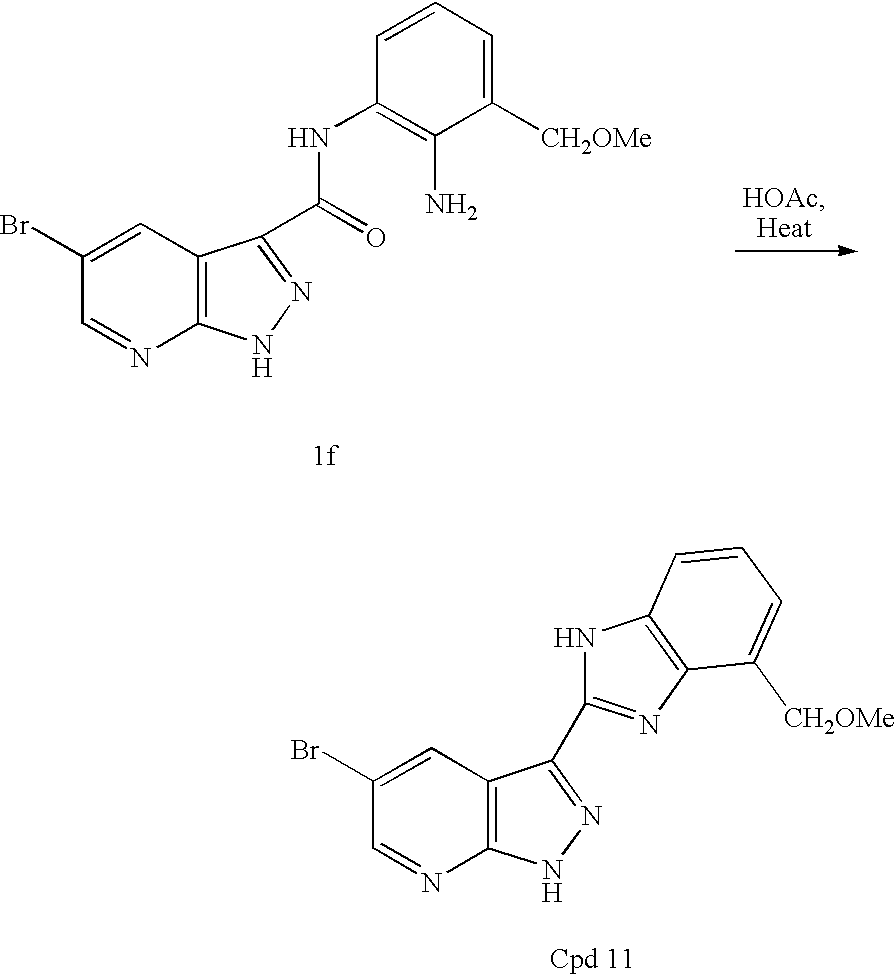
C1(Br)=CC2=C(N=C1)NN=C2C1=NC2=C(N1)C=CC=C2[CH2OMe].C12=C(C=C(Br)C=N1)C(C(=O)NC1=C(N)C([CH2OMe])=CC=C1)=NN2
